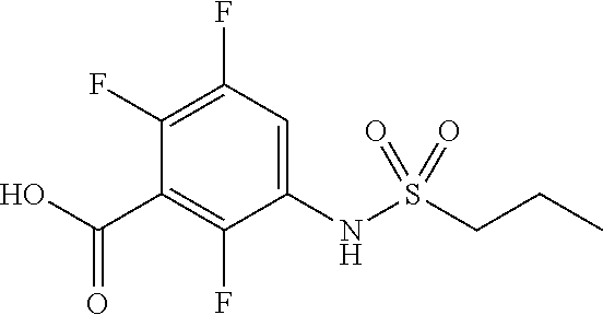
C1(F)=C(F)C(C(O)=O)=C(F)C(NS(CCC)(=O)=O)=C1
